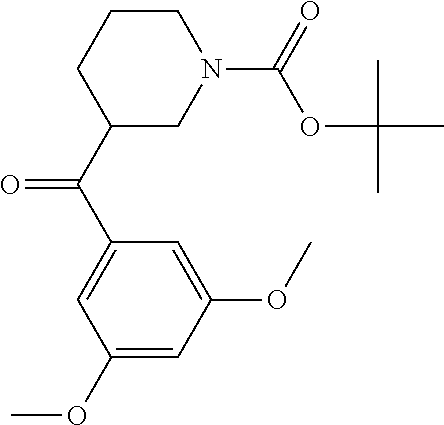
C1(C(C2CCCN(C(=O)OC(C)(C)C)C2)=O)=CC(OC)=CC(OC)=C1
